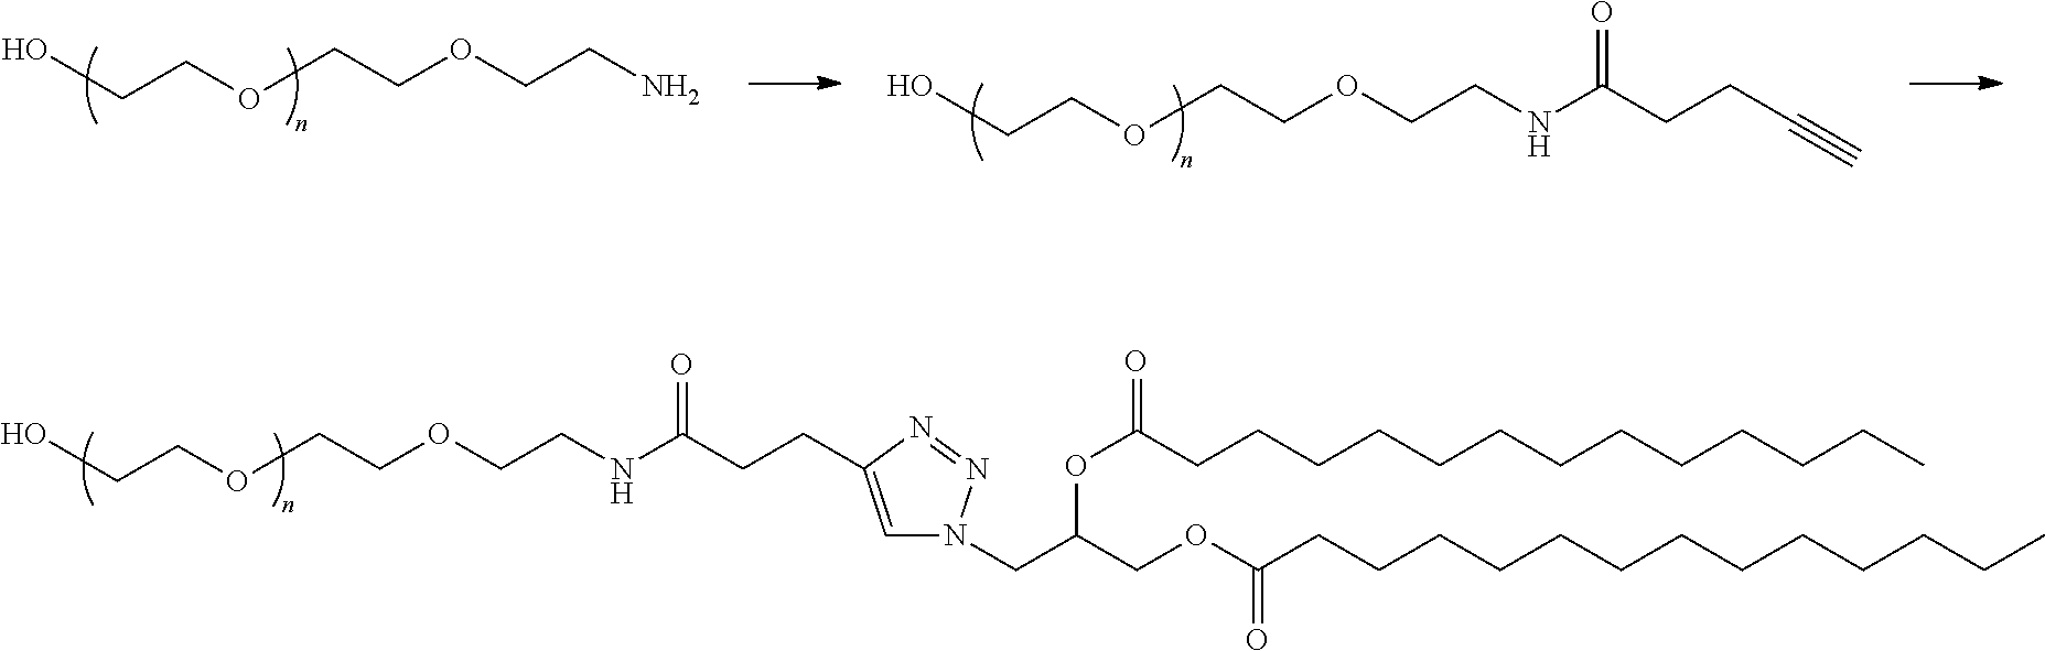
C1=C(CCC(NCCOCCOCCO)=O)N=NN1CC(COC(CCCCCCCCCCCCC)=O)OC(CCCCCCCCCCCCC)=O.N(CCOCCOCCO)C(CCC#C)=O.NCCOCCOCCO
